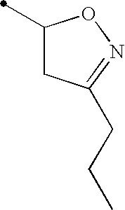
C1(C)CC(CCC)=NO1
